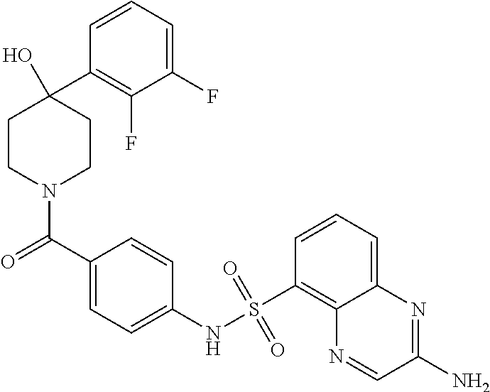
C1CN(C(C2=CC=C(NS(=O)(=O)C3=C4C(=CC=C3)N=C(N)C=N4)C=C2)=O)CCC1(O)C1=C(F)C(F)=CC=C1
